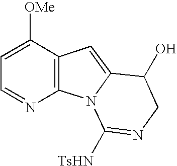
C1=C([OMe])C2=C(N=C1)N1C(=C2)C(O)CN=C1[TsHN]
